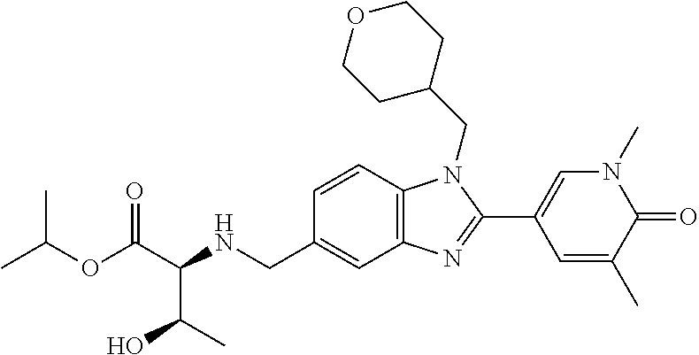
C1=CC2=C(C=C1CNC(C(=O)OC(C)C)C(C)O)N=C(C1=CN(C)C(=O)C(C)=C1)N2CC1CCOCC1
